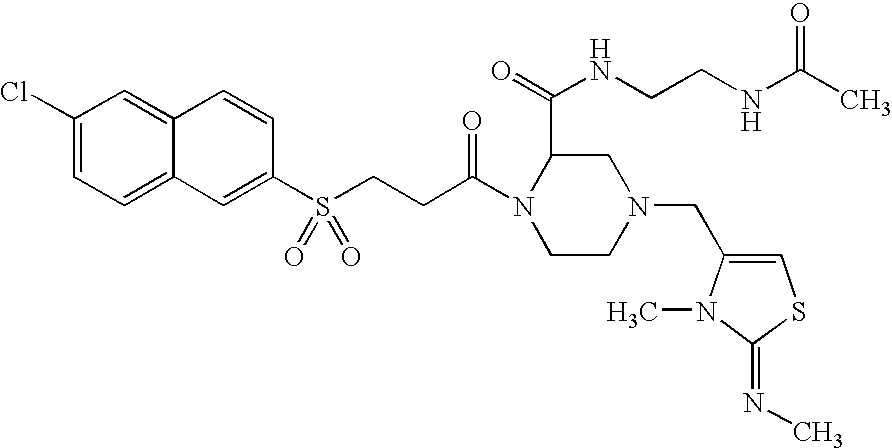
C1(Cl)=CC=C2C(=C1)C=CC(S(CCC(N1CCN(CC3=CSC(=NC)N3C)CC1C(=O)NCCNC(C)=O)=O)(=O)=O)=C2
